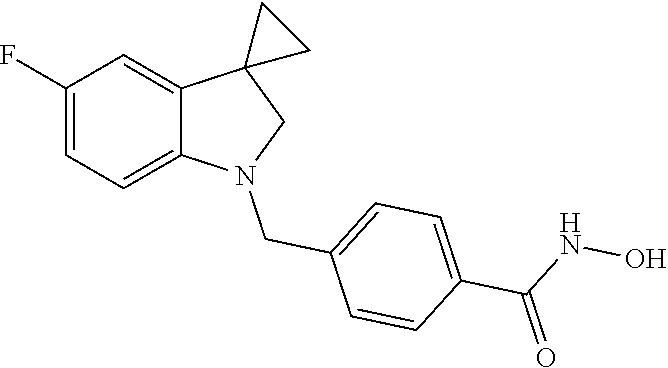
C1(F)=CC=C2C(=C1)C1(CN2CC2=CC=C(C(=O)NO)C=C2)CC1
